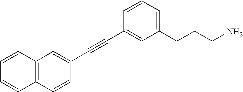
C1(CCCN)=CC=CC(C#CC2=CC3=C(C=C2)C=CC=C3)=C1
